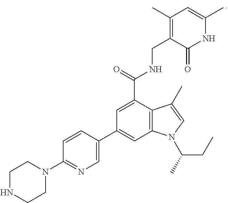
C1NCCN(C2=NC=C(C3=CC4=C(C(C(NCC5=C(C)C=C(C)NC5=O)=O)=C3)C(C)=CN4C(CC)C)C=C2)C1
